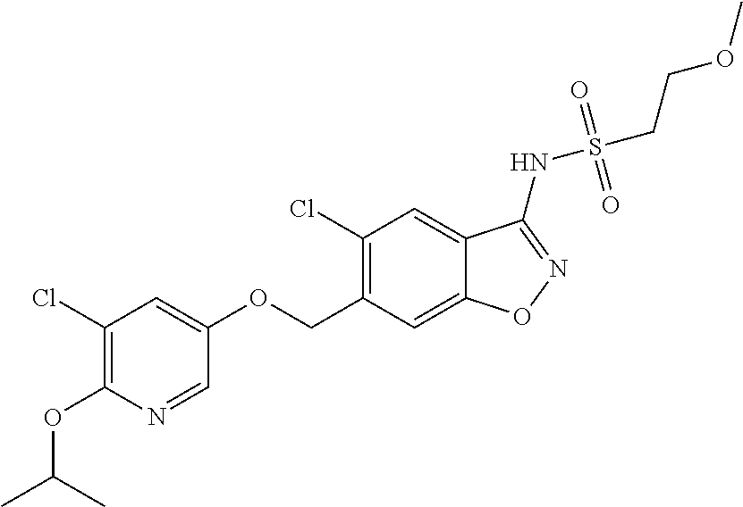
C(C1=C(Cl)C=C2C(=C1)ON=C2NS(CCOC)(=O)=O)OC1=CC(Cl)=C(OC(C)C)N=C1
